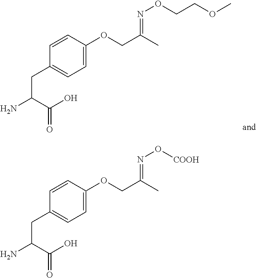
C1=CC(OCC(C)=NOCCOC)=CC=C1CC(N)C(O)=O.C1=CC(OCC(C)=NO[COOH])=CC=C1CC(N)C(O)=O
